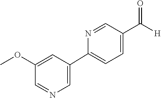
N1=CC(OC)=CC(C2=CC=C(C([H])=O)C=N2)=C1
